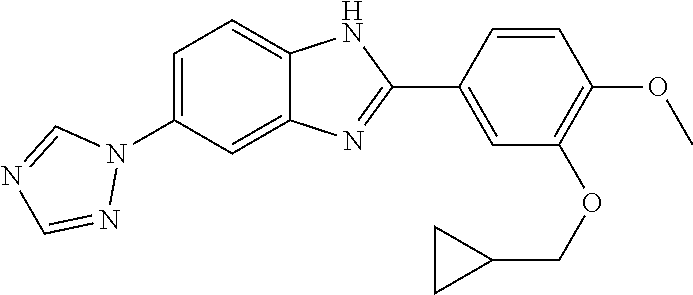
C1=C(N2C=NC=N2)C=C2C(=C1)NC(C1=CC(OCC3CC3)=C(OC)C=C1)=N2
